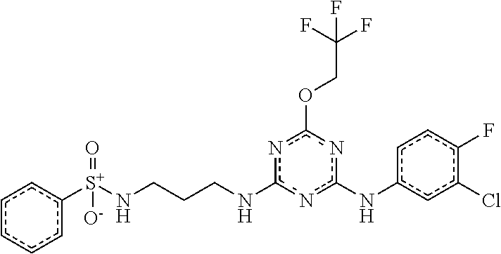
n1c(NCCCN[S+](=O)([O-])c2ccccc2)nc(OCC(F)(F)F)nc1Nc1cc(Cl)c(F)cc1
